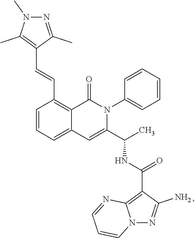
C1=CC=C2C(=C1C=CC1=C(C)N(C)N=C1C)C(=O)N(C1=CC=CC=C1)C(C(C)NC(=O)C1=C3N(N=C1N)C=CC=N3)=C2
